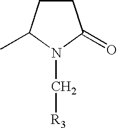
C1CC(C)N(C[R3])C1=O
